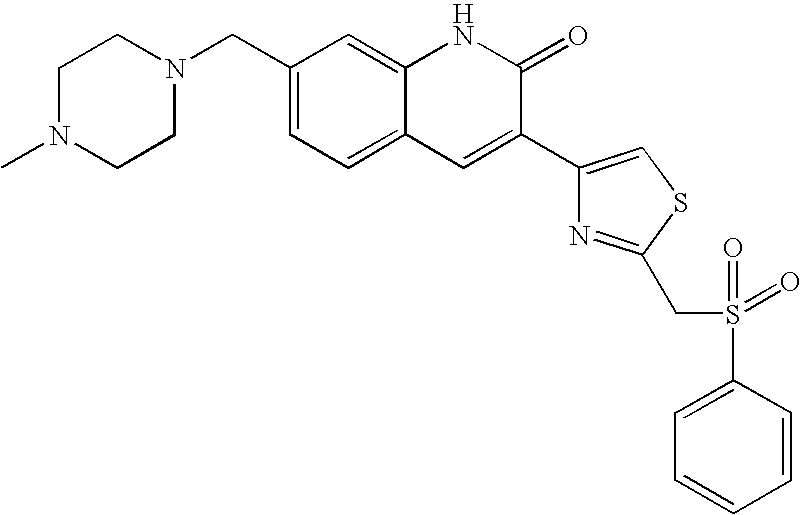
C1(CN2CCN(C)CC2)=CC=C2C(=C1)NC(=O)C(C1=CSC(CS(=O)(=O)C3=CC=CC=C3)=N1)=C2
